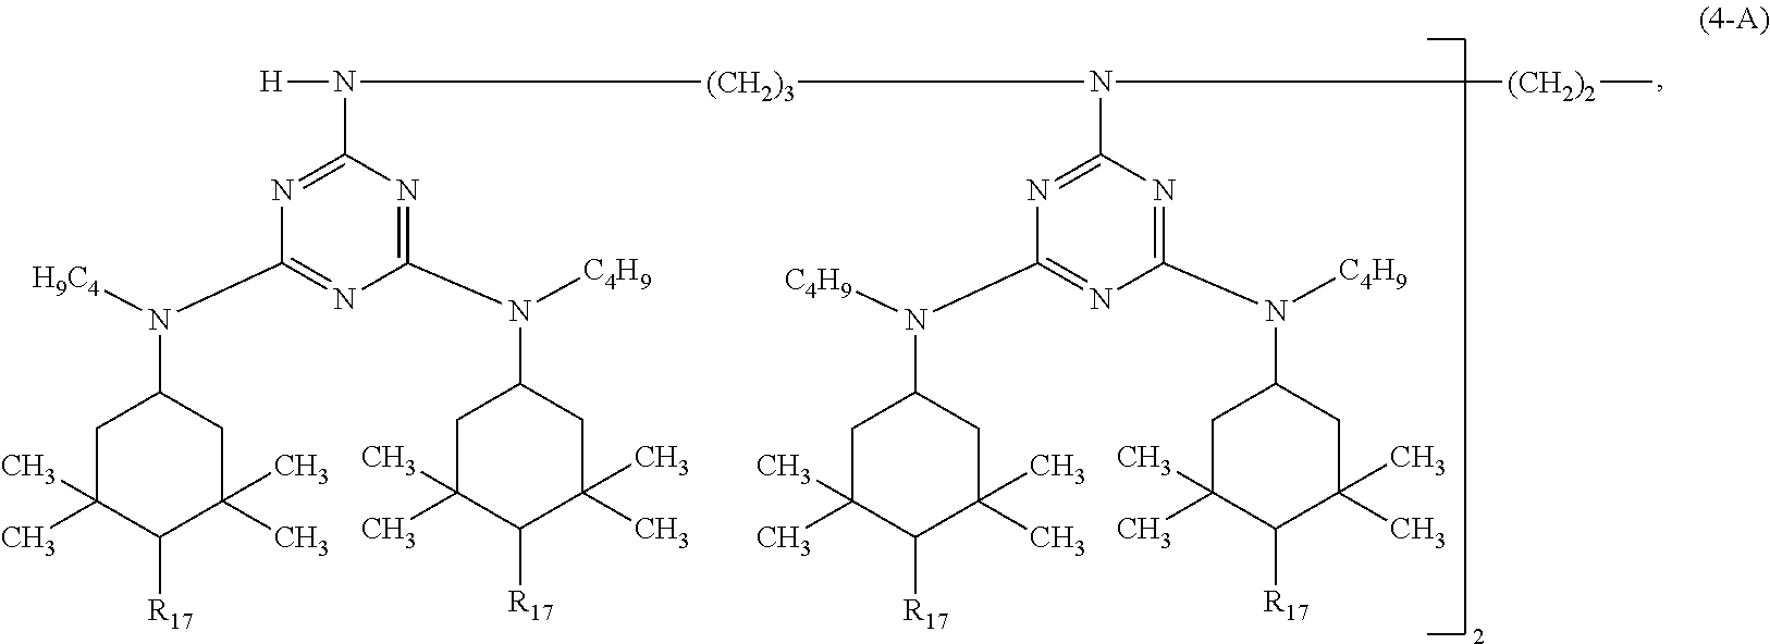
N1=C(N([(CH2)3]N(C2=NC(N(C3CC(C)(C)C([R17])C(C)(C)C3)[C4H9])=NC(N([C4H9])C3CC(C)(C)C([R17])C(C)(C)C3)=N2)[(CH2)2]C)[H])N=C(N([C4H9])C2CC(C)(C)C([R17])C(C)(C)C2)N=C1N([H9C4])C1CC(C)(C)C([R17])C(C)(C)C1
